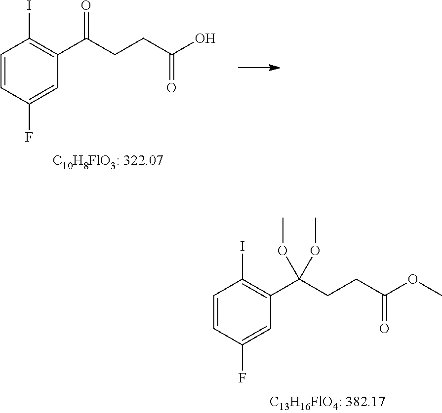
C1=CC(F)=CC(C(CCC(OC)=O)(OC)OC)=C1I.C1=CC(F)=CC(C(CCC(O)=O)=O)=C1I
